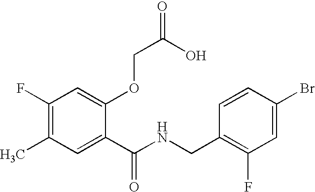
C1(F)=C(C)C=C(C(NCC2=C(F)C=C(Br)C=C2)=O)C(OCC(O)=O)=C1
